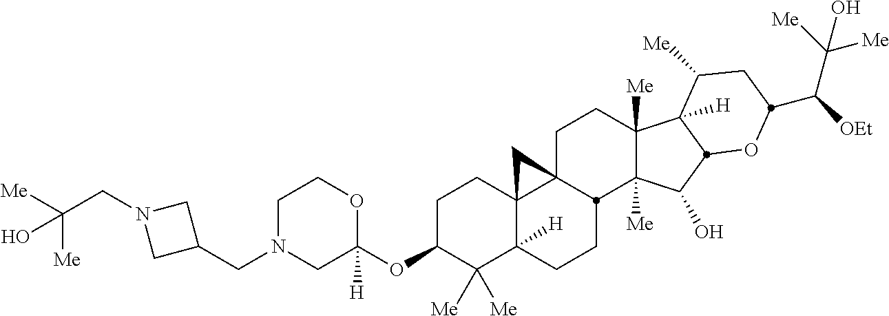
C1N(CC2CN(CC([Me])([Me])O)C2)CC(OC2C([Me])([Me])C3([H])C4(CC2)C2(CCC5([Me])C([Me])(C(O)C6C5([H])C([Me])CC(C([OEt])C([Me])([Me])O)O6)C2CC3)C4)([H])OC1
